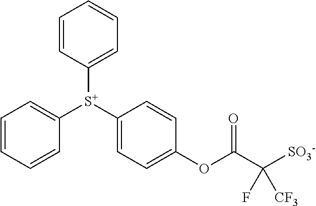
C1([S+](C2=CC=C(OC(=O)C([SO3-])(F)[CF3])C=C2)C2=CC=CC=C2)=CC=CC=C1
